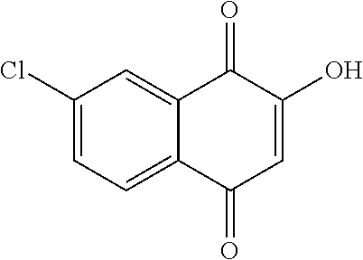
C1=C(Cl)C=C2C(=C1)C(=O)C=C(O)C2=O
